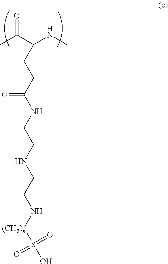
CC(C(NC)CCC(NCCNCCN[(CH2)n]S(O)(=O)=O)=O)=O
